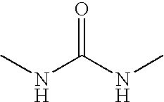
N(C(NC)=O)C
